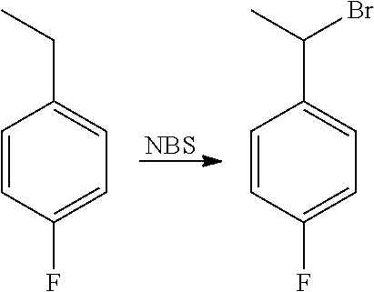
C1=CC(F)=CC=C1CC.[NBS].C1=CC(F)=CC=C1C(C)Br
